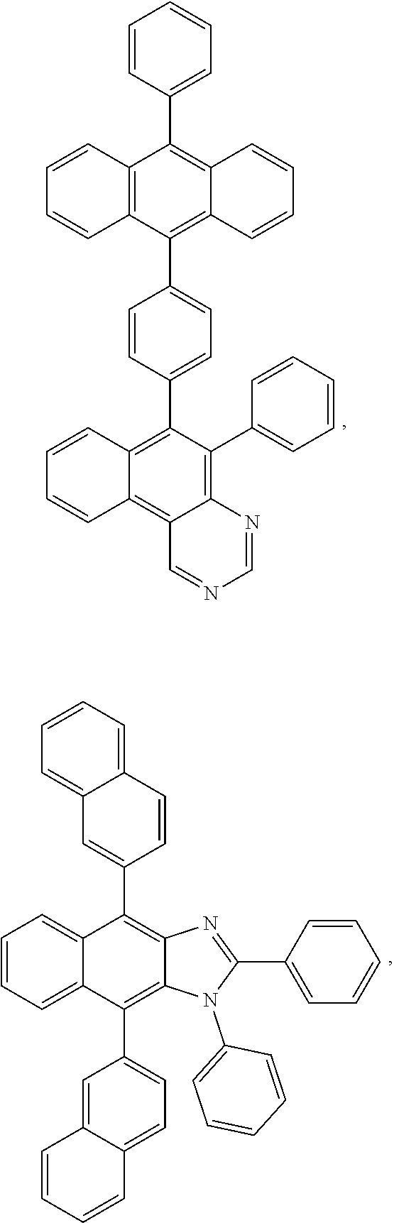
C1=NC2=C(C3=CC=CC=C3)C(C3=CC=C(C4=C5C(=C(C6=CC=CC=C6)C6=C4C=CC=C6)C=CC=C5)C=C3)=C3C=CC=CC3=C2C=N1.C1(C2=NC3=C(C4=CC5=CC=CC=C5C=C4)C4=CC=CC=C4C(C4=CC=C5C(=C4)C=CC=C5)=C3N2C2=CC=CC=C2)=CC=CC=C1
